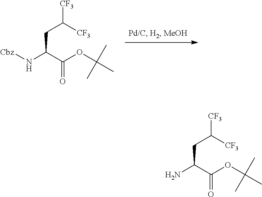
C(CC([CF3])[CF3])(C(OC(C)(C)C)=O)N[Cbz].C(CC([CF3])[CF3])(C(OC(C)(C)C)=O)N
